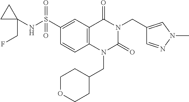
C1=CC2=C(C=C1S(NC1(CF)CC1)(=O)=O)C(=O)N(CC1=CN(C)N=C1)C(=O)N2CC1CCOCC1
